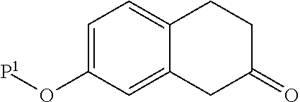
C12=CC=C(O[P1])C=C1CC(=O)CC2
